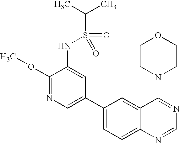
C1(OC)=NC=C(C2=CC=C3C(=C2)C(N2CCOCC2)=NC=N3)C=C1NS(=O)(=O)C(C)C
